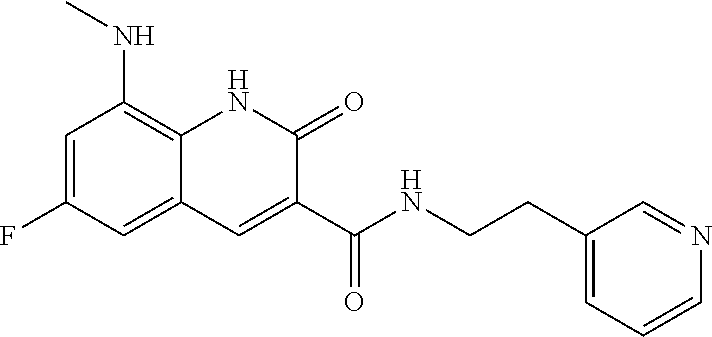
C1=C(F)C=C2C(=C1NC)NC(=O)C(C(NCCC1=CC=CN=C1)=O)=C2
